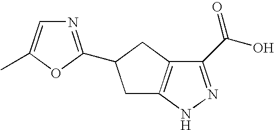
C1(C(O)=O)=NNC2=C1CC(C1=NC=C(C)O1)C2
